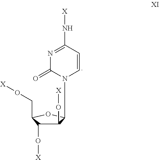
C1(O[X])C(O[X])C(CO[X])OC1N1C=CC(N[X])=NC1=O
